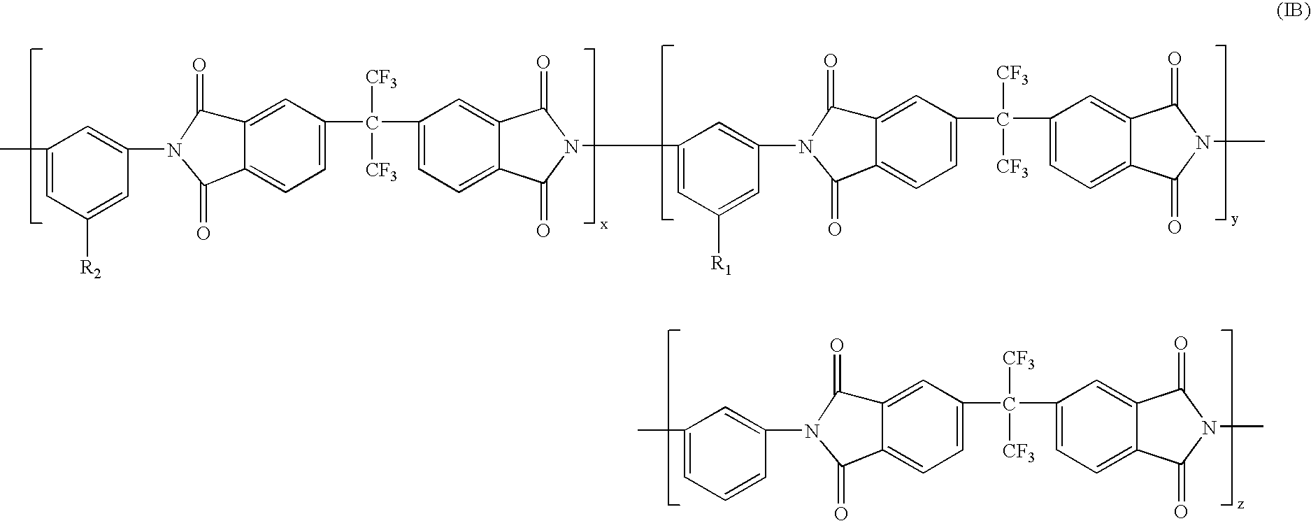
C1=C2C(=CC=C1C([CF3])([CF3])C1=CC=C3C(=C1)C(=O)N(C1=CC([R1])=CC(N4C(=O)C5=CC(C([CF3])([CF3])C6=CC=C7C(=C6)C(=O)N(C)C7=O)=CC=C5C4=O)=C1)C3=O)C(=O)N(C1=CC(C)=CC([R2])=C1)C2=O.C1=C2C(=CC=C1C([CF3])([CF3])C1=CC=C3C(=C1)C(=O)N(C)C3=O)C(=O)N(C1=CC(C)=CC=C1)C2=O
